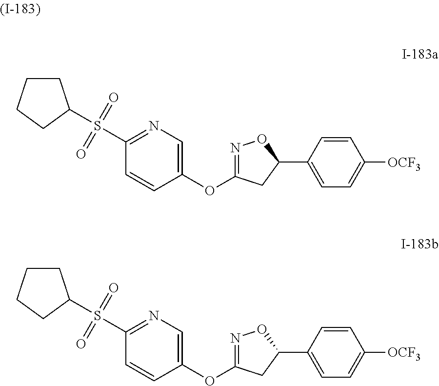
C1=CC(C2ON=C(OC3=CN=C(S(=O)(=O)C4CCCC4)C=C3)C2)=CC=C1[OCF3].C1=CC(C2ON=C(OC3=CN=C(S(=O)(=O)C4CCCC4)C=C3)C2)=CC=C1[OCF3]
